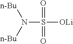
N(S([OLi])(=O)=O)([n-Bu])[n-Bu]
